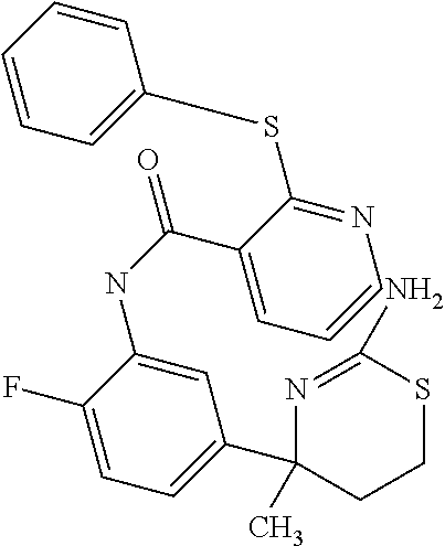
C1=C(NC(=O)C2=CC=CN=C2SC2=CC=CC=C2)C(F)=CC=C1C1(C)CCSC(N)=N1
